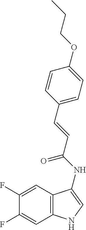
C1(F)=CC2=C(C=C1F)NC=C2NC(=O)C=CC1=CC=C(OCCC)C=C1
